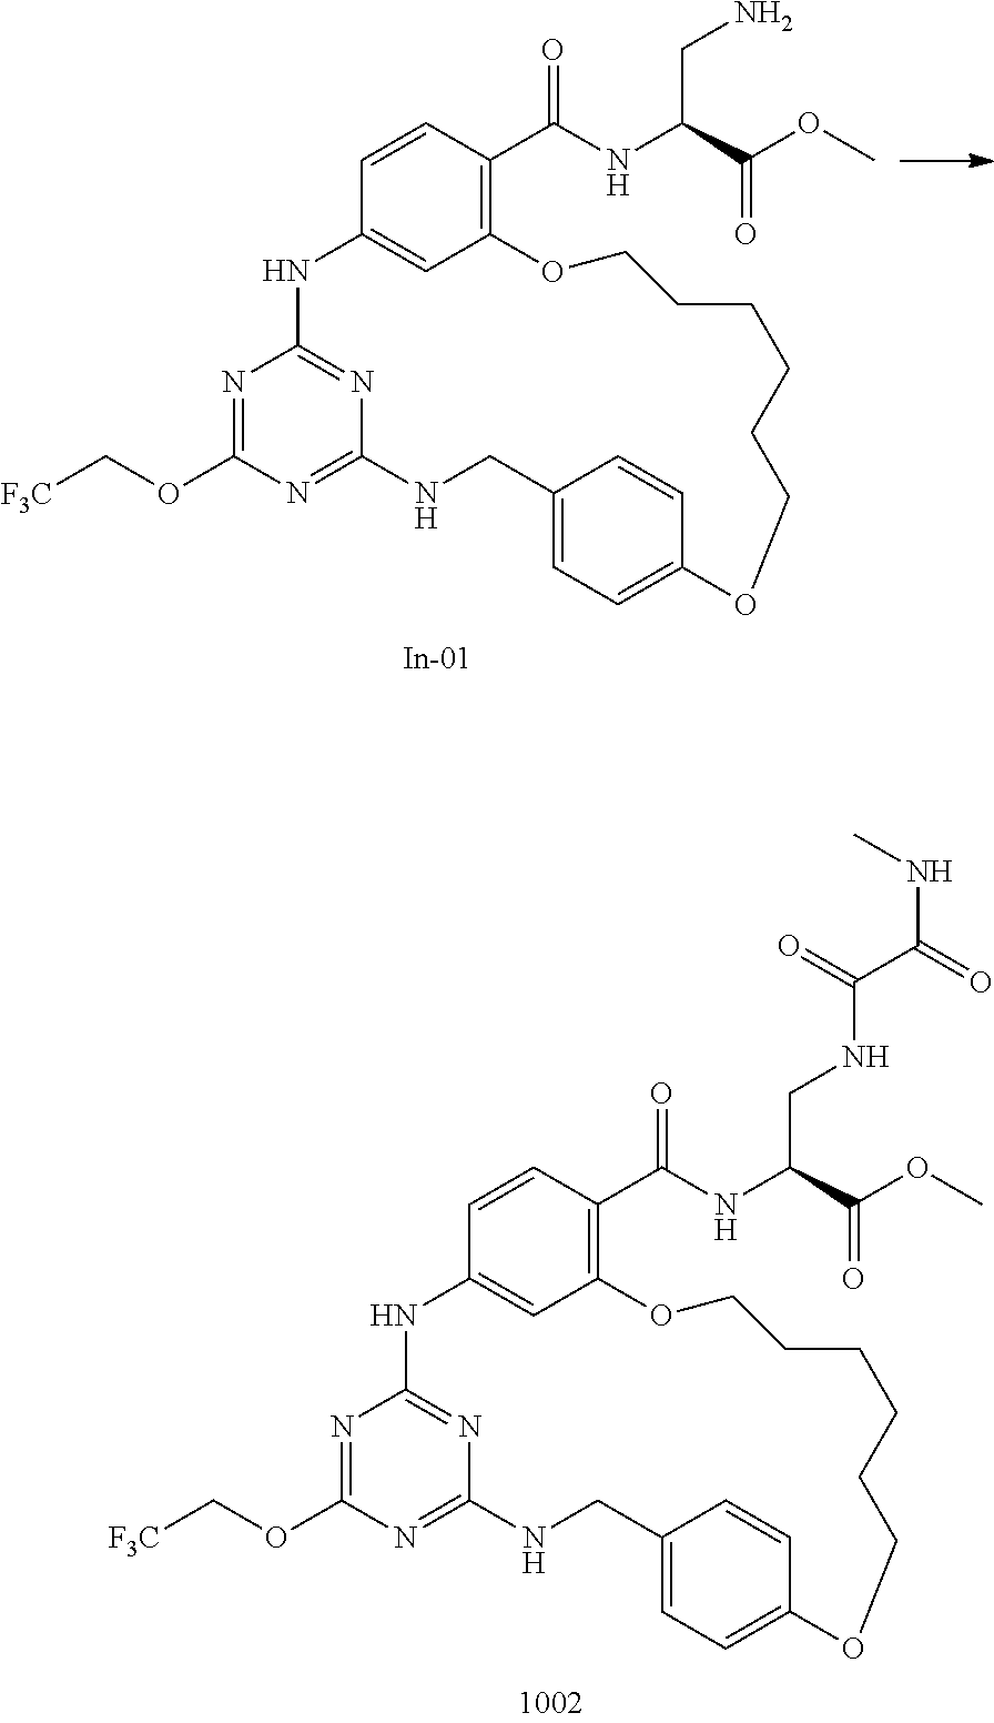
N1=C(OC[F3C])N=C2N=C1NC1=CC(=C(C(NC(C(OC)=O)CNC(C(NC)=O)=O)=O)C=C1)OCCCCCCOC1=CC=C(CN2)C=C1.N1=C(OC[F3C])N=C2N=C1NC1=CC(=C(C(NC(C(OC)=O)CN)=O)C=C1)OCCCCCCOC1=CC=C(CN2)C=C1
